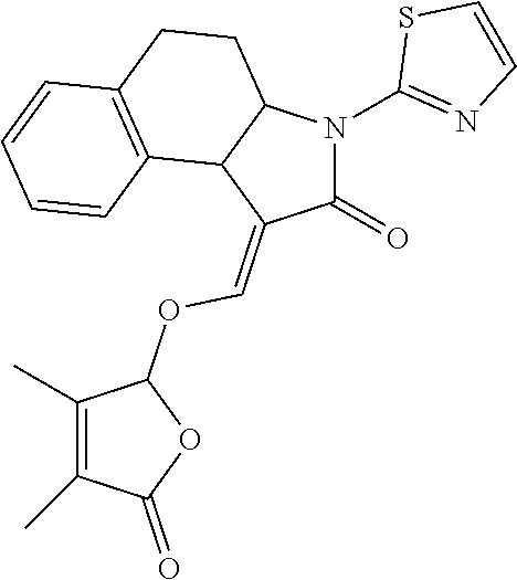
C12C(N(C3=NC=CS3)C(=O)C1=COC1C(C)=C(C)C(=O)O1)CCC1=C2C=CC=C1
